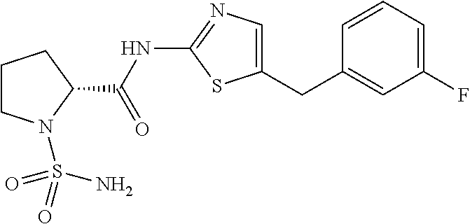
C1=CC=C(F)C=C1CC1=CN=C(NC(=O)C2CCCN2S(=O)(N)=O)S1
